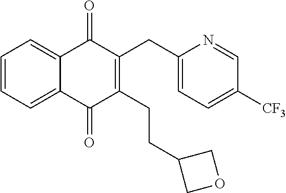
C1=CC=C2C(=C1)C(=O)C(CC1=CC=C([CF3])C=N1)=C(CCC1COC1)C2=O
